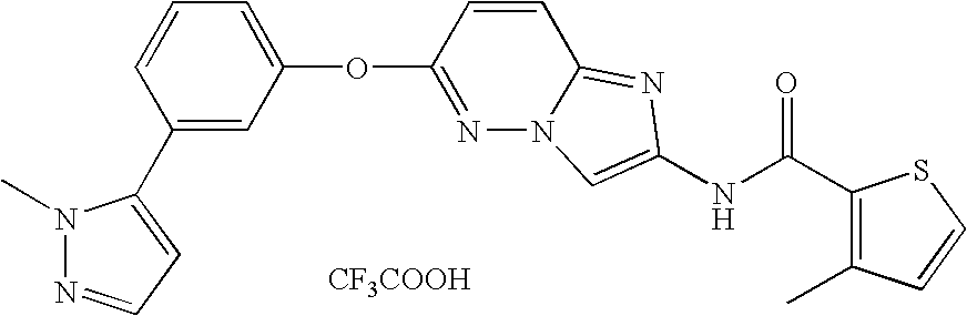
C1=CC=C(OC2=NN3C(=NC(NC(=O)C4=C(C)C=CS4)=C3)C=C2)C=C1C1=CC=NN1C.[CF3COOH]
